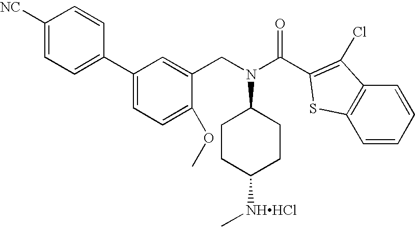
C1CC([NHHCl]C)CCC1N(CC1=CC(C2=CC=C([NC])C=C2)=CC=C1OC)C(=O)C1=C(Cl)C2=C(C=CC=C2)S1
